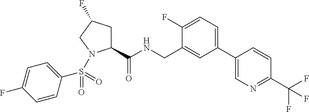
C1(C(NCC2=CC(C3=CN=C(C(F)(F)F)C=C3)=CC=C2F)=O)CC(F)CN1S(C1=CC=C(F)C=C1)(=O)=O
